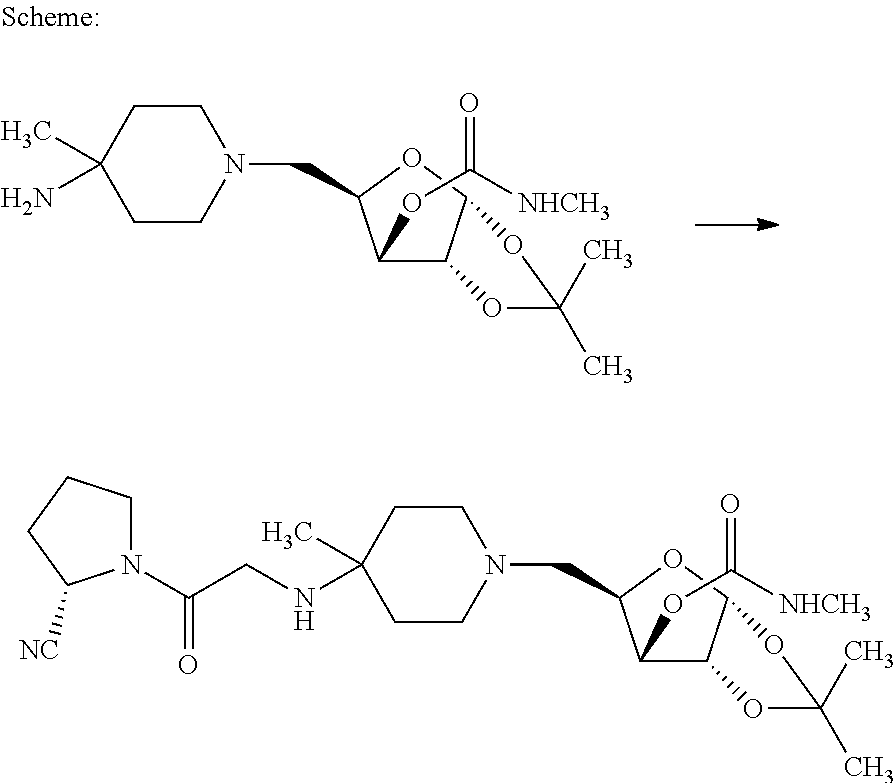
C1CN(CC2C(OC([NHCH3])=O)C3C(O2)OC(C)(C)O3)CCC1(N)C.C1CN(CC2C(OC([NHCH3])=O)C3C(O2)OC(C)(C)O3)CCC1(NCC(N1CCCC1[NC])=O)C
